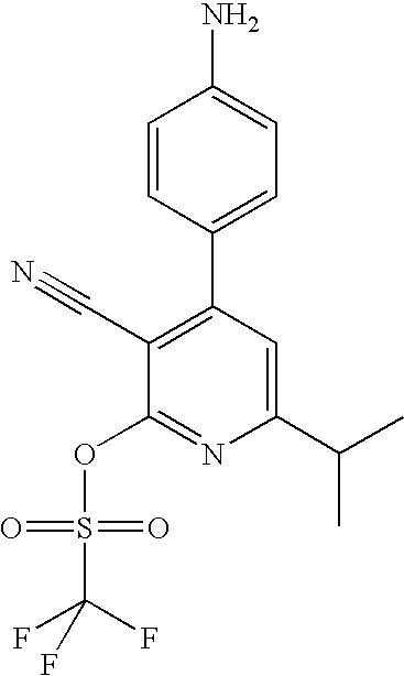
NC1=CC=C(C2=C(C#N)C(OS(C(F)(F)F)(=O)=O)=NC(C(C)C)=C2)C=C1
